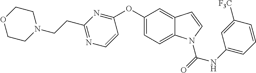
C1(OC2=NC(CCN3CCOCC3)=NC=C2)=CC=C2C(=C1)C=CN2C(NC1=CC=CC([F3C])=C1)=O
